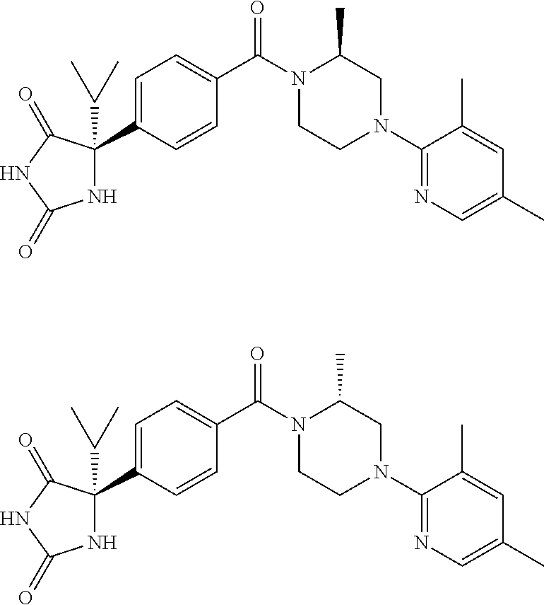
N1C(C(C)C)(C2=CC=C(C(N3CCN(C4=NC=C(C)C=C4C)CC3C)=O)C=C2)C(=O)NC1=O.N1C(C(C)C)(C2=CC=C(C(N3CCN(C4=NC=C(C)C=C4C)CC3C)=O)C=C2)C(=O)NC1=O
